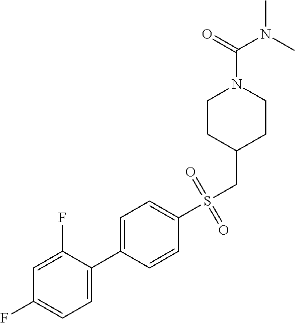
C1=C(F)C(C2=CC=C(S(CC3CCN(C(=O)N(C)C)CC3)(=O)=O)C=C2)=CC=C1F
